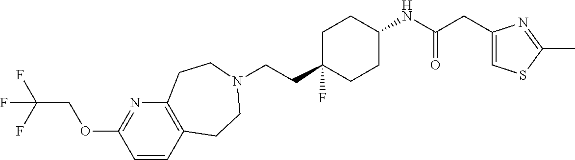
C(CC1(F)CCC(NC(CC2=CSC(C)=N2)=O)CC1)N1CCC2=C(N=C(OCC(F)(F)F)C=C2)CC1
